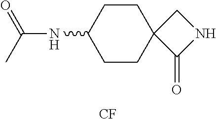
C1CC(NC(=O)C)CCC12C(=O)NC2.[CF]
